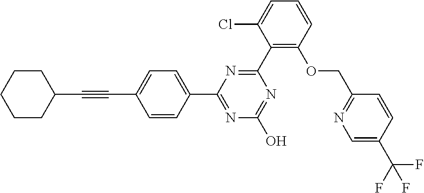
N1=C(O)N=C(C2=CC=C(C#CC3CCCCC3)C=C2)N=C1C1=C(OCC2=NC=C(C(F)(F)F)C=C2)C=CC=C1Cl
